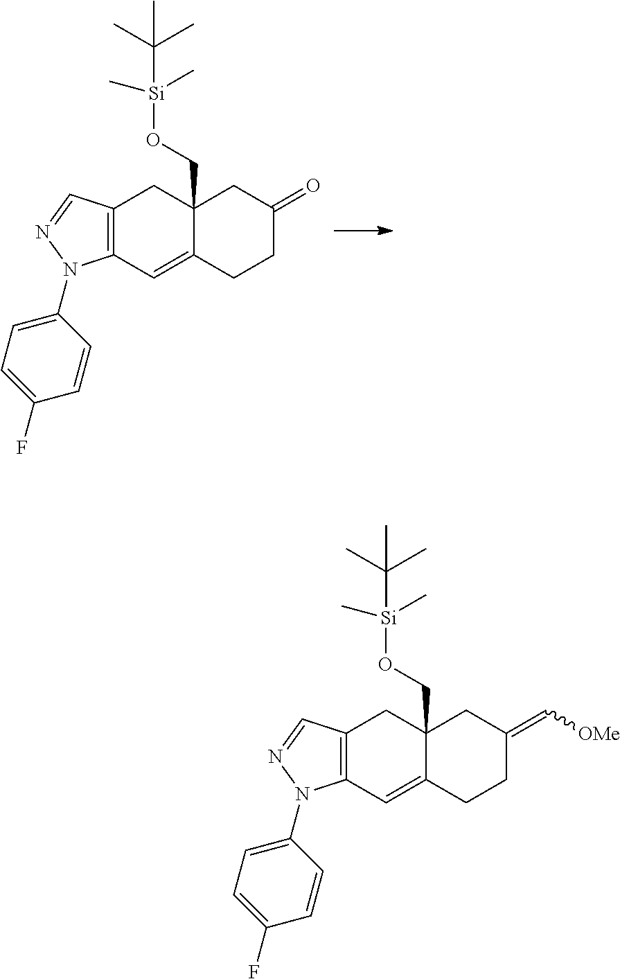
C12=C(C=C3C(CO[Si](C)(C)C(C)(C)C)(C1)CC(=O)CC3)N(C1=CC=C(F)C=C1)N=C2.C12=C(C=C3C(CO[Si](C)(C)C(C)(C)C)(C1)CC(=C[OMe])CC3)N(C1=CC=C(F)C=C1)N=C2
